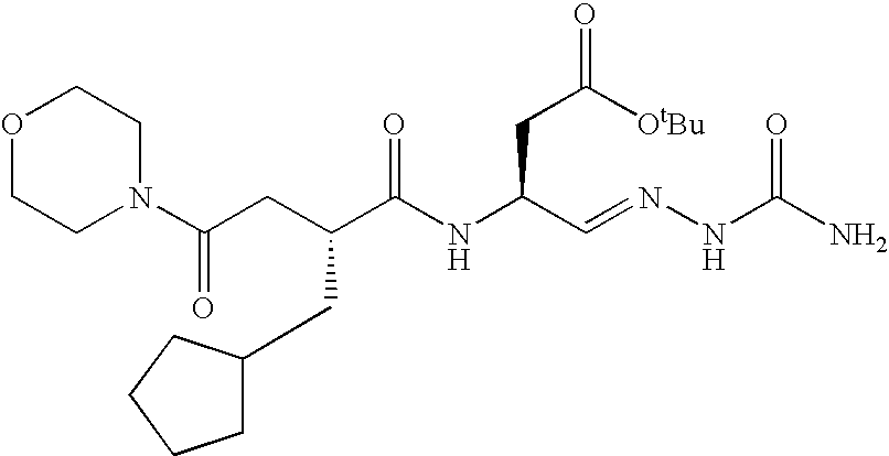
O1CCN(C(CC(C(NC(C=NNC(N)=O)CC([OtBu])=O)=O)CC2CCCC2)=O)CC1
